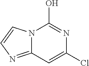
C12=NC=CN1C(O)=NC(Cl)=C2
